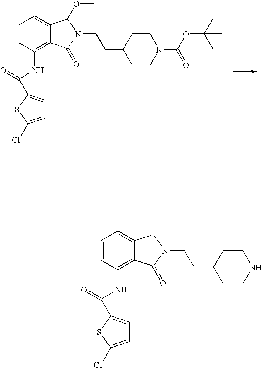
C1=CC(NC(=O)C2=CC=C(Cl)S2)=C2C(=C1)C(OC)N(CCC1CCN(C(OC(C)(C)C)=O)CC1)C2=O.C1=CC(NC(=O)C2=CC=C(Cl)S2)=C2C(=C1)CN(CCC1CCNCC1)C2=O
